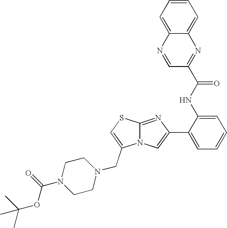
N12C(=NC(C3=CC=CC=C3NC(=O)C3=NC4=CC=CC=C4N=C3)=C1)SC=C2CN1CCN(C(OC(C)(C)C)=O)CC1
